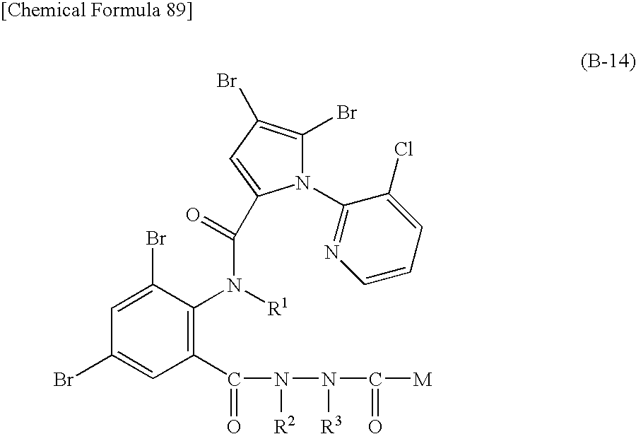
C1(C(N([R2])N([R3])C(=O)[M])=O)=C(N([R1])C(=O)C2=CC(Br)=C(Br)N2C2=NC=CC=C2Cl)C(Br)=CC(Br)=C1
